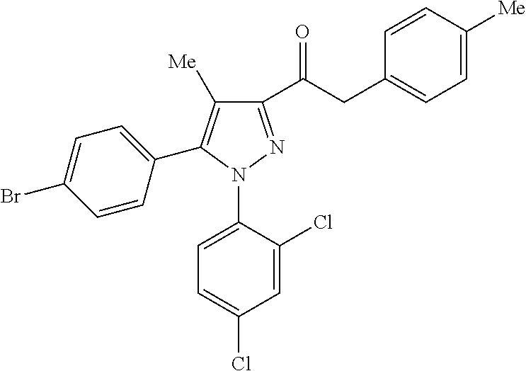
C1(C(CC2=CC=C([Me])C=C2)=O)=NN(C2=CC=C(Cl)C=C2Cl)C(C2=CC=C(Br)C=C2)=C1[Me]
